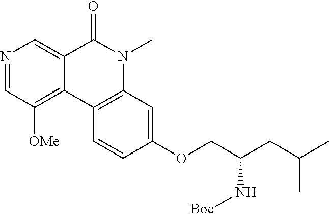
N1=CC([OMe])=C2C(=C1)C(=O)N(C)C1=C2C=CC(OCC(CC(C)C)N[Boc])=C1
